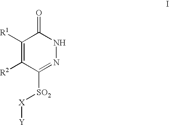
C1([R1])=C([R2])C([SO2][X][Y])=NNC1=O
